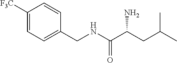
C1([F3C])=CC=C(CNC(C(CC(C)C)N)=O)C=C1
